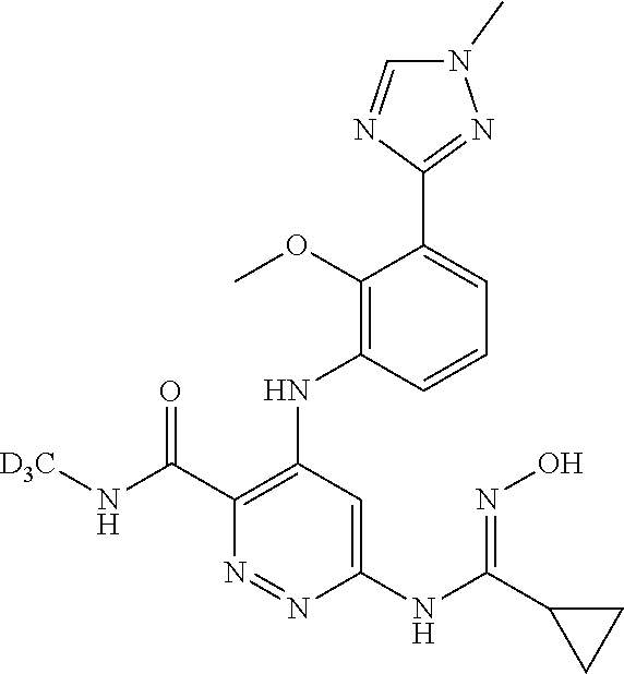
C1=CC(NC2=C(C(N[D3C])=O)N=NC(NC(C3CC3)=NO)=C2)=C(OC)C(C2=NN(C)C=N2)=C1
